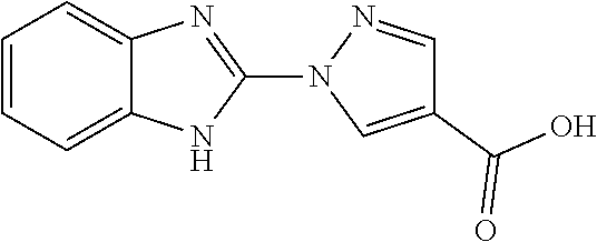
C1(C(=O)O)=CN(C2=NC3=CC=CC=C3N2)N=C1
